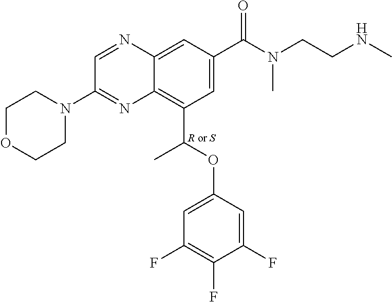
C1OCCN(C2=NC3=C(C(OC4=CC(F)=C(F)C(F)=C4)C)C=C(C(N(CCNC)C)=O)C=C3N=C2)C1
